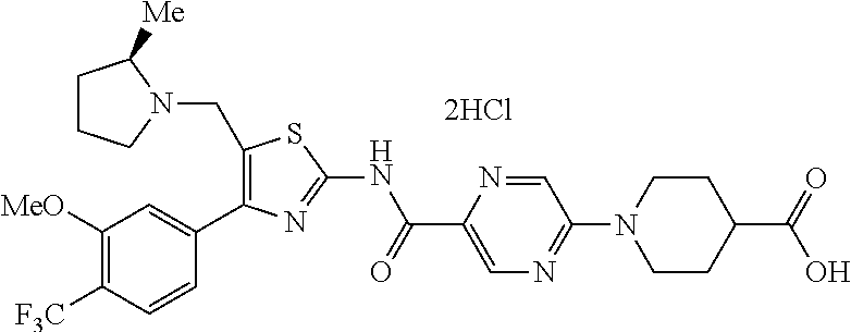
C1([MeO])=C([F3C])C=CC(C2=C(CN3C([Me])CCC3)SC(NC(C3=CN=C(N4CCC(C(=O)O)CC4)C=N3)=O)=N2)=C1.[2HCl]
